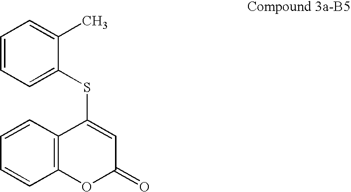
C1=CC=C(SC2=CC(=O)OC3=C2C=CC=C3)C(C)=C1
